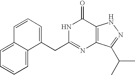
C1=C(CC2=NC3=C(C(=O)N2)NN=C3C(C)C)C2=CC=CC=C2C=C1
